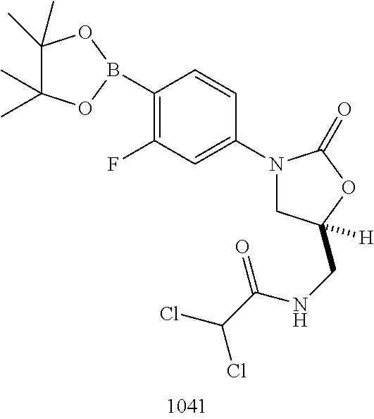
C1(B2OC(C)(C)C(C)(C)O2)=C(F)C=C(N2CC(CNC(C(Cl)Cl)=O)([H])OC2=O)C=C1
